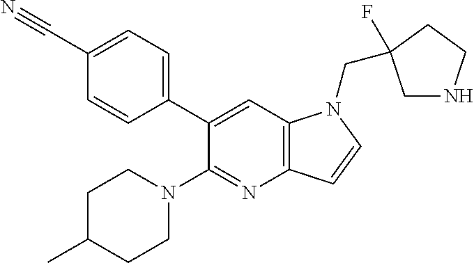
C1(C#N)=CC=C(C2=CC3=C(N=C2N2CCC(C)CC2)C=CN3CC2(F)CNCC2)C=C1
